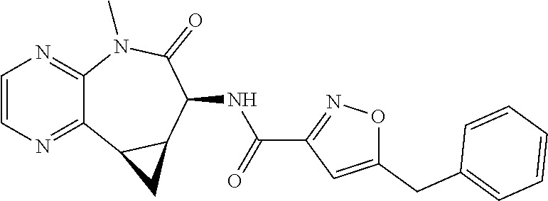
C12=NC=CN=C1N(C)C(=O)C(NC(C1=NOC(CC3=CC=CC=C3)=C1)=O)C1C2C1
